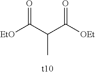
[EtO]C(C(C([OEt])=O)C)=O
